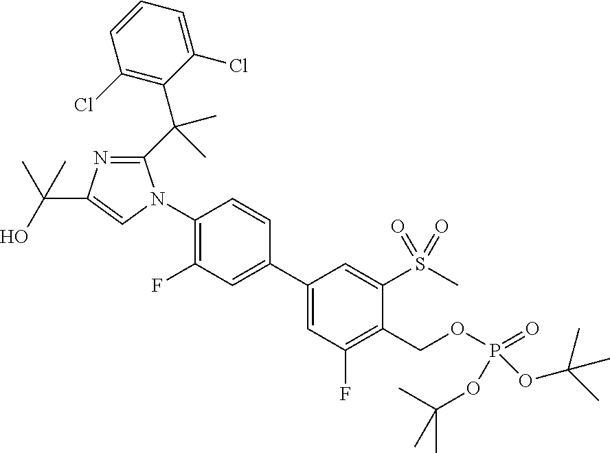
C(C1=NC(C(O)(C)C)=CN1C1=C(F)C=C(C2=CC(F)=C(COP(=O)(OC(C)(C)C)OC(C)(C)C)C(S(C)(=O)=O)=C2)C=C1)(C1=C(Cl)C=CC=C1Cl)(C)C
